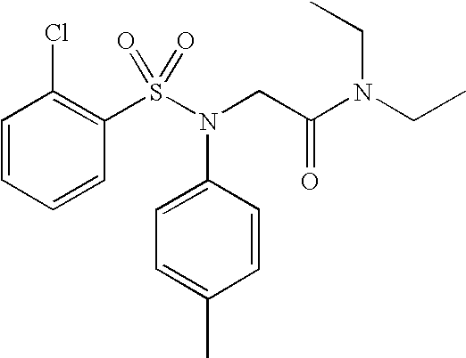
C1=CC=CC(S(N(CC(N(CC)CC)=O)C2=CC=C(C)C=C2)(=O)=O)=C1Cl
